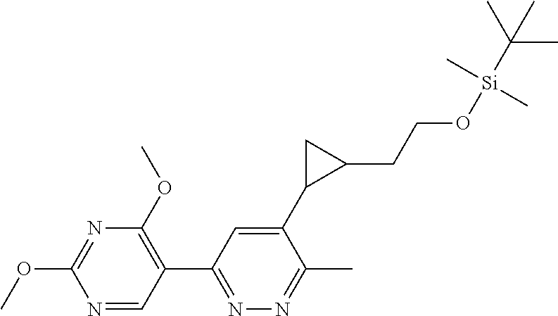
C1(OC)=C(C2=NN=C(C)C(C3C(CCO[Si](C(C)(C)C)(C)C)C3)=C2)C=NC(OC)=N1
